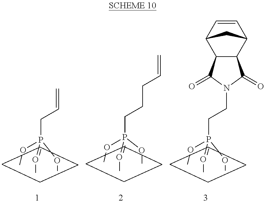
C1(=O)C2C3C=CC(C2C(=O)N1CCP(OC)(=OC)OC)C3.C=CCP(OC)(=OC)OC.C(CCP(OC)(OC)=OC)C=C
